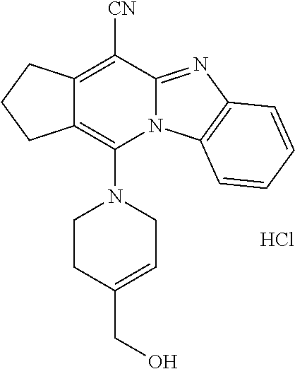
Cl.C12=C([CN])C3=NC4=C(N3C(N3CCC(CO)=CC3)=C1CCC2)C=CC=C4
